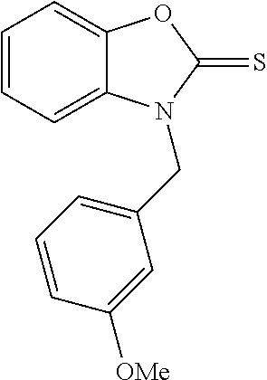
C1=CC=C2C(=C1)OC(=S)N2CC1=CC=CC([OMe])=C1
